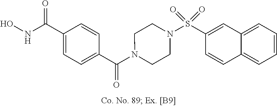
N1(C(C2=CC=C(C(NO)=O)C=C2)=O)CCN(S(C2=CC3=CC=CC=C3C=C2)(=O)=O)CC1
